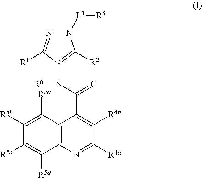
C12=C(N=C([R4a])C([R4b])=C1C(=O)N(C1=C([R2])N([L1][R3])N=C1[R1])[R6])C([R5d])=C([R5c])C([R5b])=C2[R5a]
